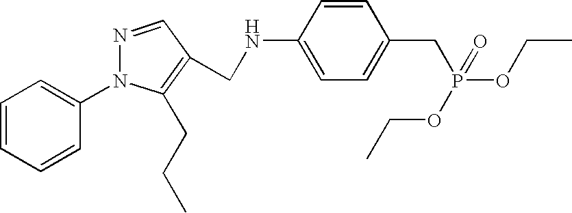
C1=CC=CC(N2N=CC(CNC3=CC=C(CP(OCC)(OCC)=O)C=C3)=C2CCC)=C1
